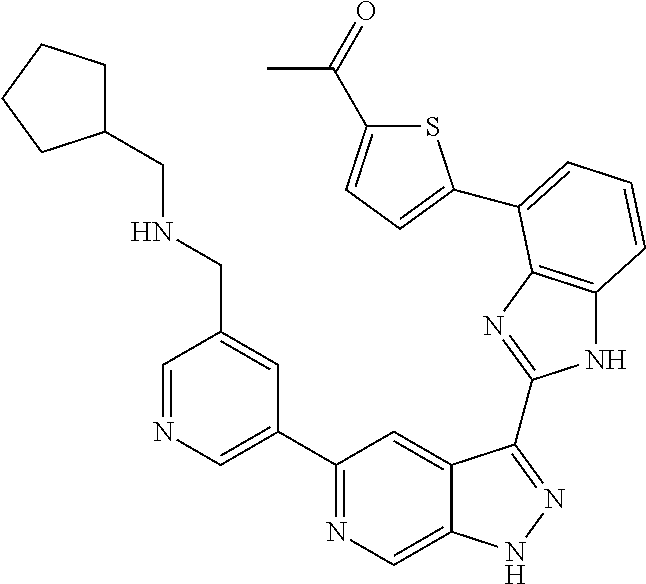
C1=NC=C(C2=NC=C3C(=C2)C(C2=NC4=C(N2)C=CC=C4C2=CC=C(C(=O)C)S2)=NN3)C=C1CNCC1CCCC1
